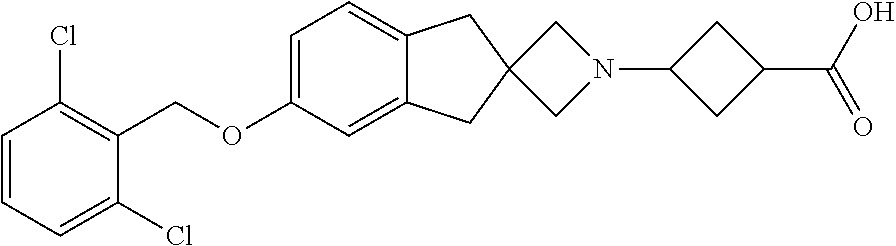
C1=C(OCC2=C(Cl)C=CC=C2Cl)C=C2C(=C1)CC1(C2)CN(C2CC(C(O)=O)C2)C1
